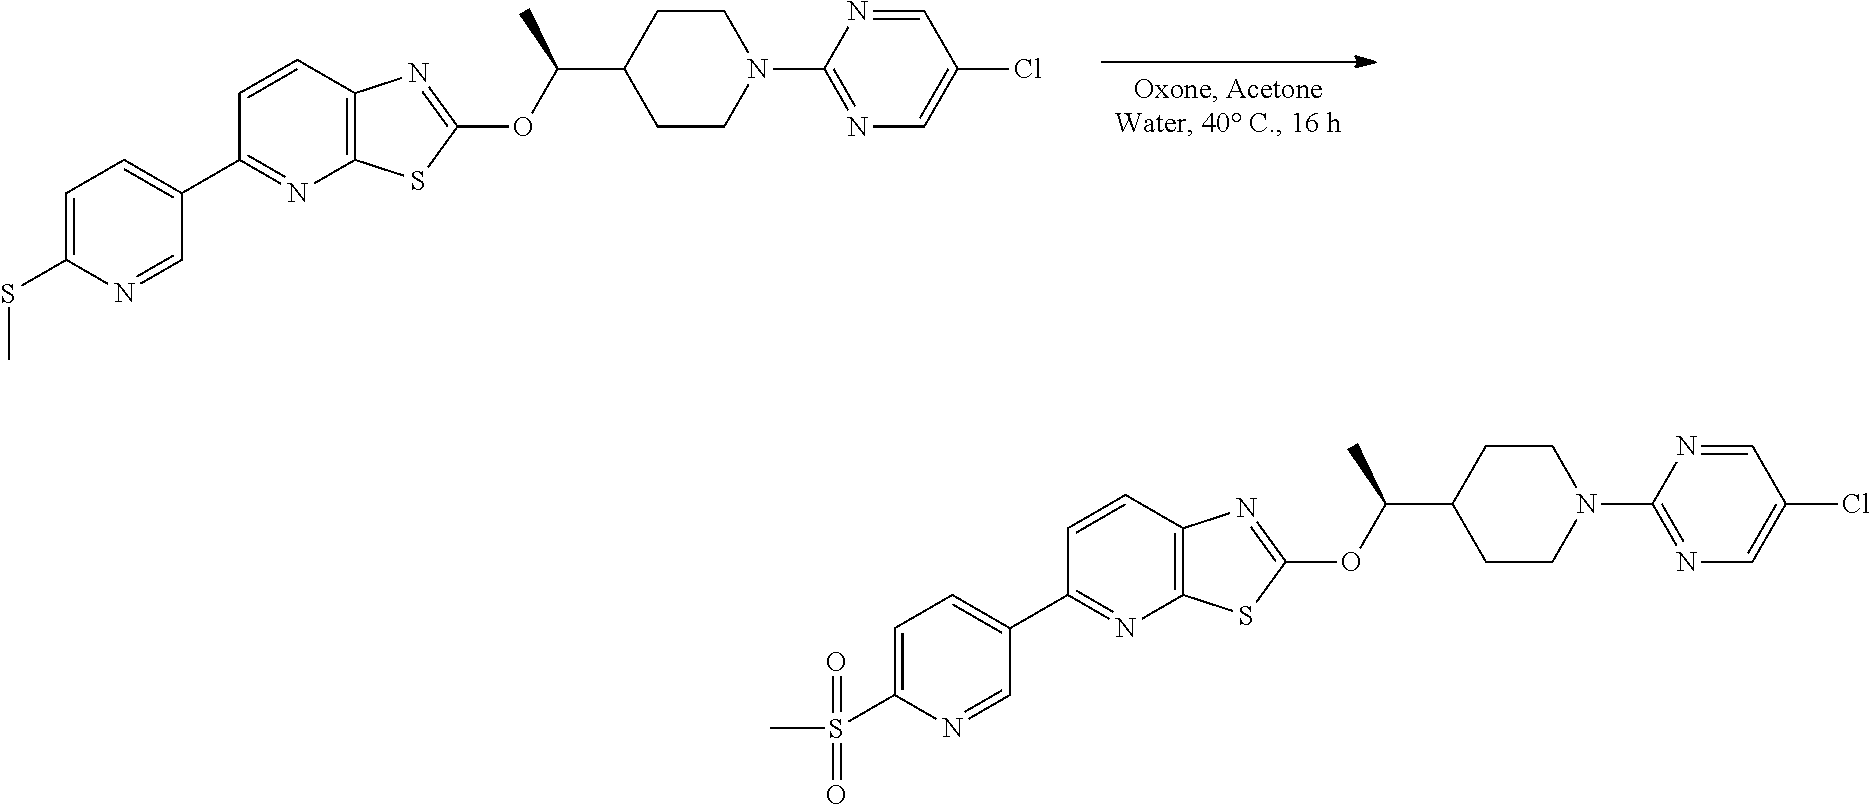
C12=C(C=CC(C3=CC=C(SC)N=C3)=N1)N=C(OC(C)C1CCN(C3=NC=C(Cl)C=N3)CC1)S2.C12=C(C=CC(C3=CC=C(S(=O)(=O)C)N=C3)=N1)N=C(OC(C)C1CCN(C3=NC=C(Cl)C=N3)CC1)S2
